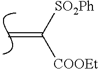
C=C([SO2Ph])[COOEt]
